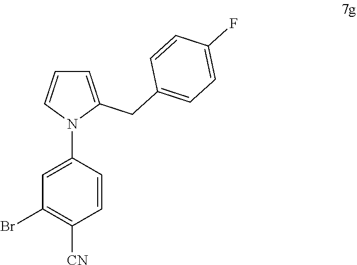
C1=C(CC2=CC=C(F)C=C2)N(C2=CC(Br)=C([CN])C=C2)C=C1
